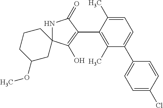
N1C2(C(O)=C(C3=C(C)C(C4=CC=C(Cl)C=C4)=CC=C3C)C1=O)CCCC(OC)C2
